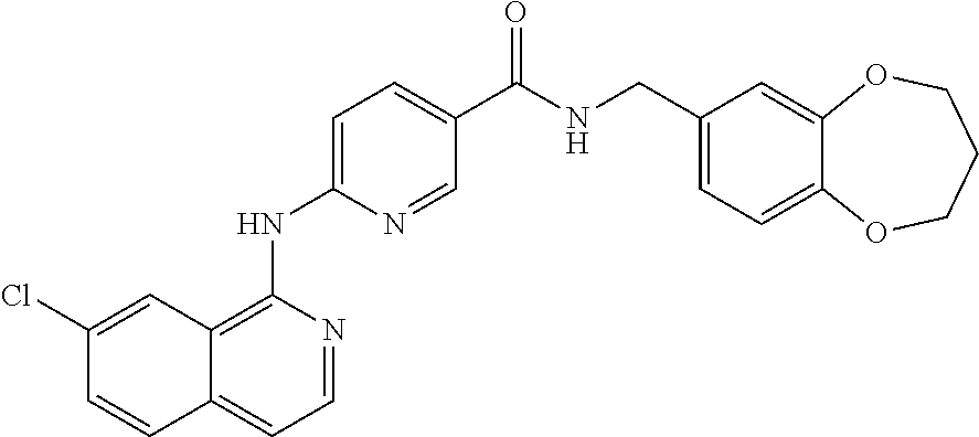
C1(Cl)=CC2=C(NC3=CC=C(C(NCC4=CC=C5C(=C4)OCCCO5)=O)C=N3)N=CC=C2C=C1
